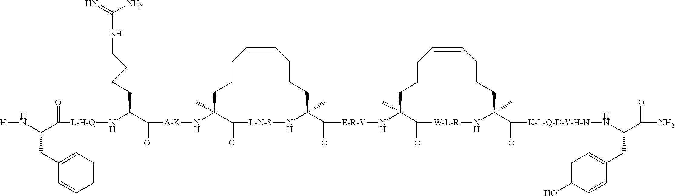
C1CCC=CCCCC(C(=O)[E-R-V]NC2(C)CCCC=CCCCC(C([K-L-Q-D-V-H-N]NC(CC3=CC=C(O)C=C3)C(=O)N)=O)(C)N[W-L-R]C2=O)(C)N[L-N-S]C(=O)C1(C)N[A-K]C(C(CCCCNC(N)=N)N[L-H-Q]C(=O)C(N[H])CC1=CC=CC=C1)=O
